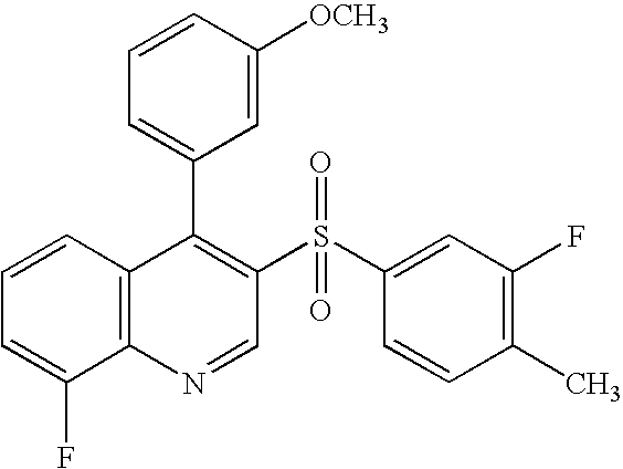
C12=C(C=CC=C1F)C(C1=CC=CC([OCH3])=C1)=C(S(C1=CC(F)=C(C)C=C1)(=O)=O)C=N2
